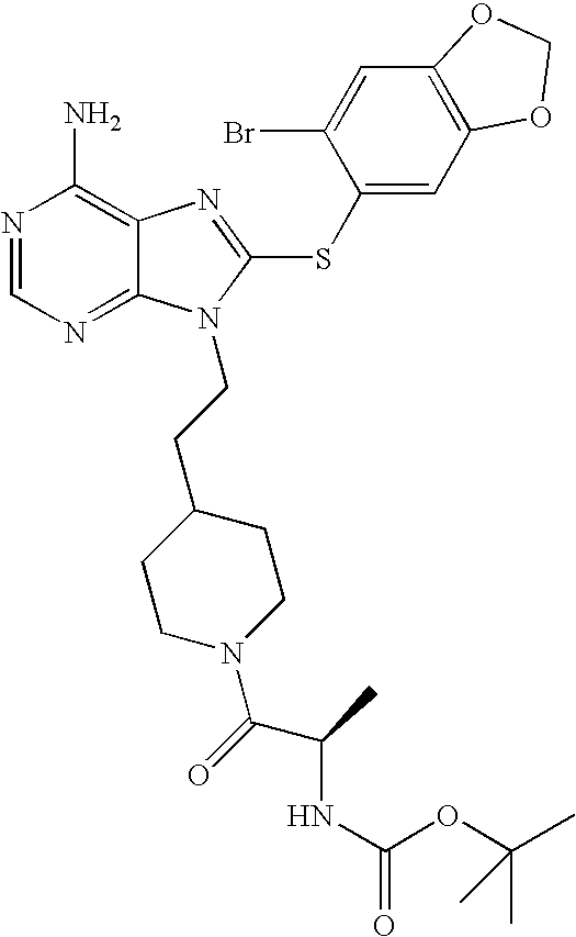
N1=CN=C2C(=C1N)N=C(SC1=CC3=C(C=C1Br)OCO3)N2CCC1CCN(C(=O)C(C)NC(=O)OC(C)(C)C)CC1
